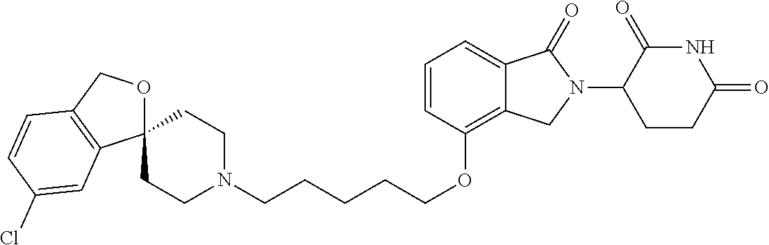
C(CCOC1=C2C(=CC=C1)C(=O)N(C1C(=O)NC(=O)CC1)C2)CCN1CCC2(CC1)OCC1=C2C=C(Cl)C=C1
